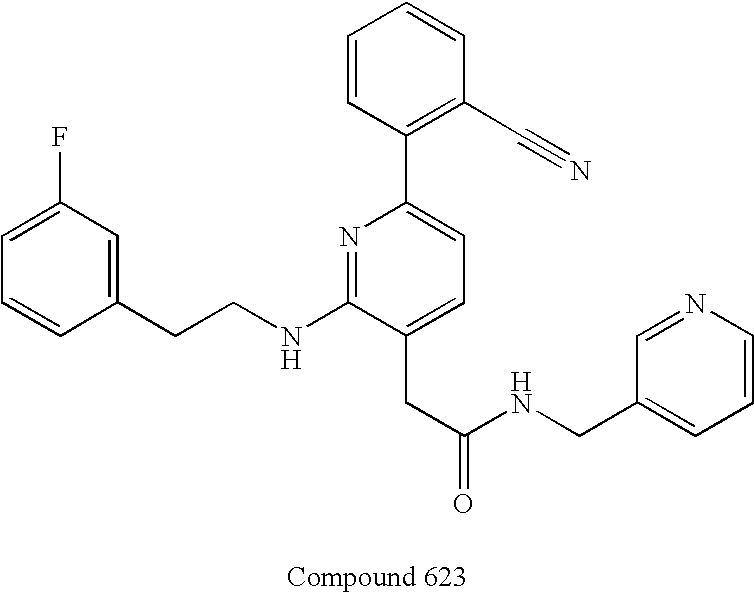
C1=CC(CCNC2=NC(C3=C(C#N)C=CC=C3)=CC=C2CC(NCC2=CC=CN=C2)=O)=CC(F)=C1
